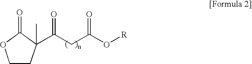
C1CC(C(CC(O[R])=O)=O)(C)C(=O)O1
